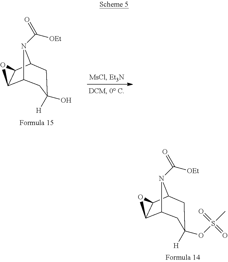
C12C(C)C(C)C(N1C([OEt])=O)CC([H])(OS(C)(=O)=O)C2.O.C12C(C)C(C)C(N1C([OEt])=O)CC([H])(O)C2.O
